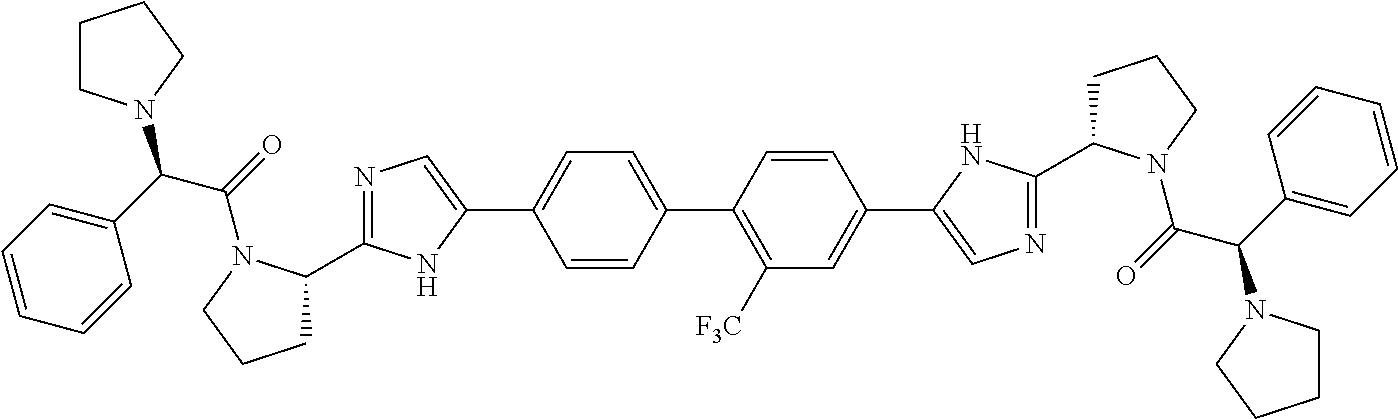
C1=CC(C2=C([F3C])C=C(C3=CN=C(C4CCCN4C(C(C4=CC=CC=C4)N4CCCC4)=O)N3)C=C2)=CC=C1C1=CN=C(C2CCCN2C(=O)C(C2=CC=CC=C2)N2CCCC2)N1
